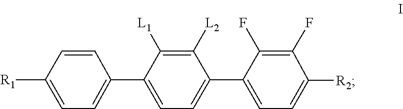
C1(C2=CC=C(C3=CC=C([R1])C=C3)C([L1])=C2[L2])=CC=C([R2])C(F)=C1F
